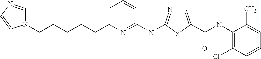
C1=CC(NC2=NC=C(C(NC3=C(Cl)C=CC=C3C)=O)S2)=NC(CCCCCN2C=NC=C2)=C1
